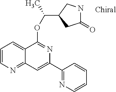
C1(=O)NCC(C(C)OC2=NC(C3=NC=CC=C3)=CC3=NC=CC=C23)C1
